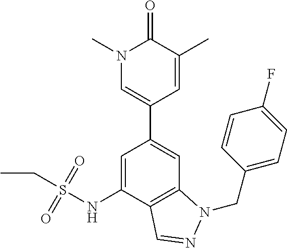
C1=C(NS(CC)(=O)=O)C2=C(C=C1C1=CN(C)C(=O)C(C)=C1)N(CC1=CC=C(F)C=C1)N=C2
